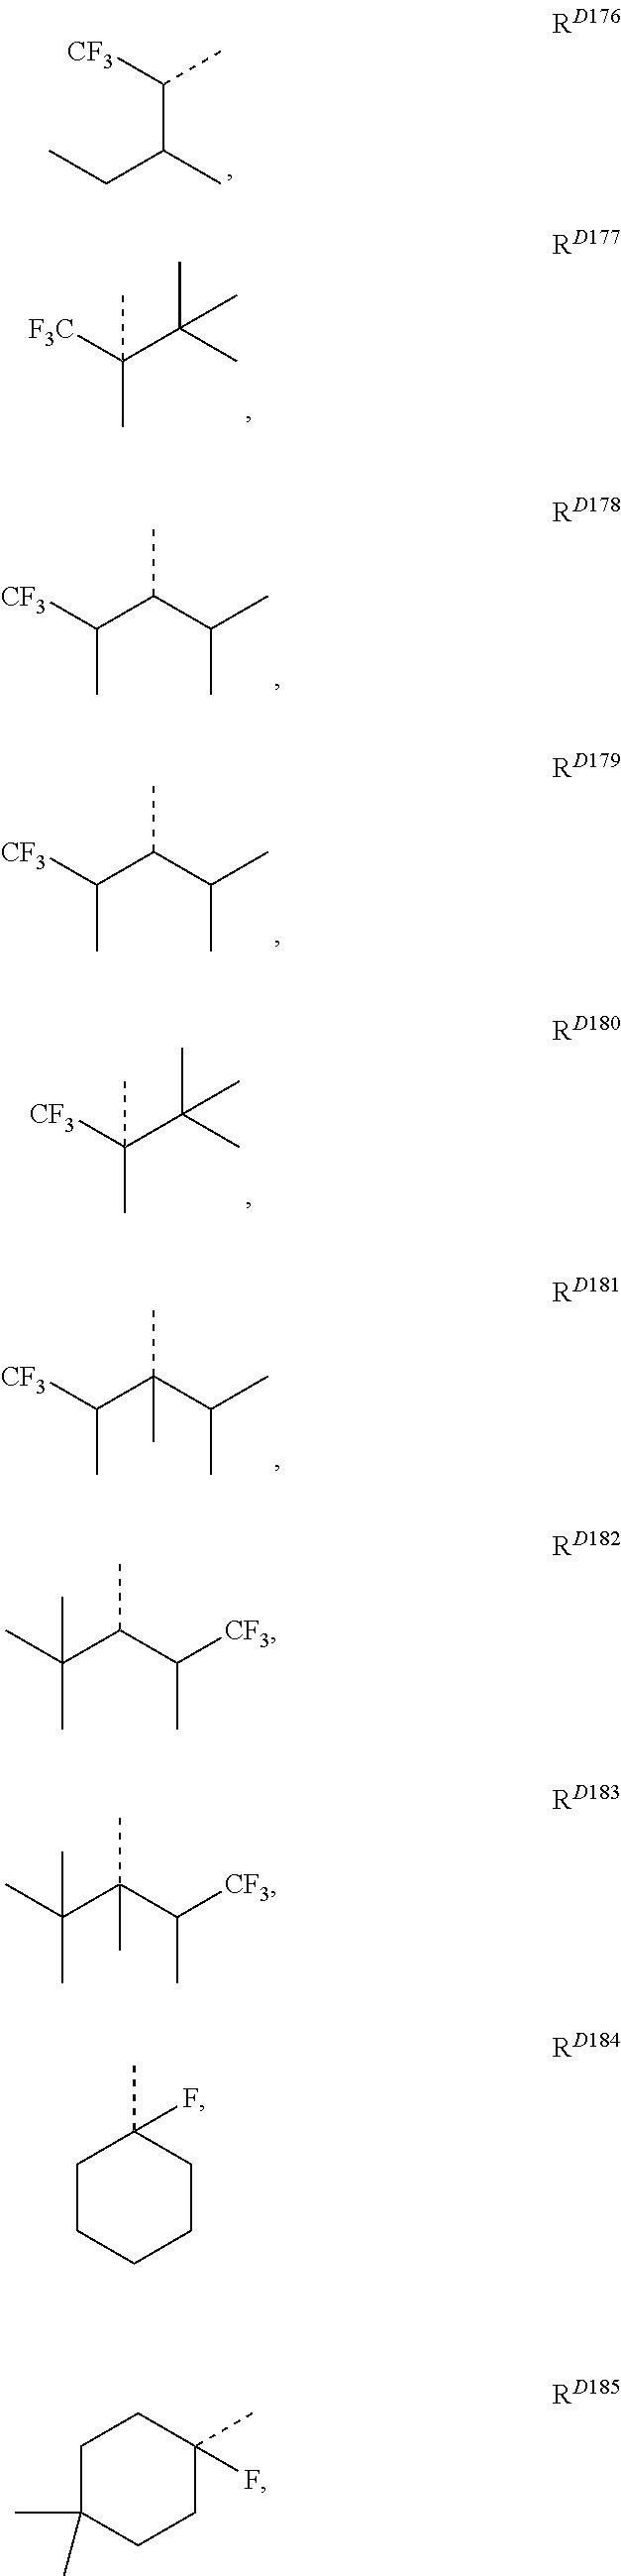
CCC(C([CF3])C)C.[F3C]C(C(C)(C)C)(C)C.[CF3]C(C(C(C)C)C)C.[CF3]C(C(C(C)C)C)C.C(C)(C)(C)C([CF3])(C)C.[CF3]C(C(C(C)C)(C)C)C.CC(C(C([CF3])C)C)(C)C.CC(C(C([CF3])C)(C)C)(C)C.C1CCCCC1(C)F.C1C(C)(C)CCC(C)(F)C1
